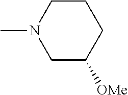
C1CN(C)CC([OMe])C1
